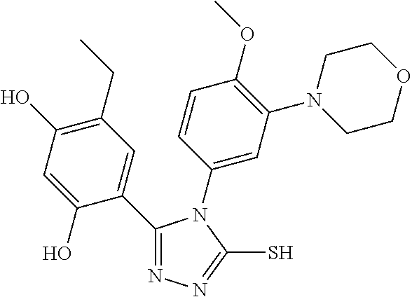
C1(CC)=C(O)C=C(O)C(C2=NN=C(S)N2C2=CC(N3CCOCC3)=C(OC)C=C2)=C1
